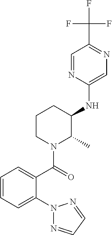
C1=CC=C(N2N=CC=N2)C(C(=O)N2C(C)C(NC3=CN=C(C(F)(F)F)C=N3)CCC2)=C1
